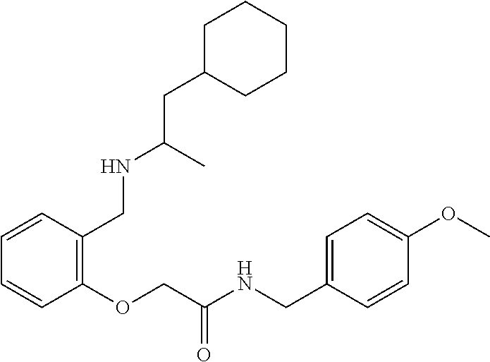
C1=CC(OCC(NCC2=CC=C(OC)C=C2)=O)=C(CNC(CC2CCCCC2)C)C=C1
